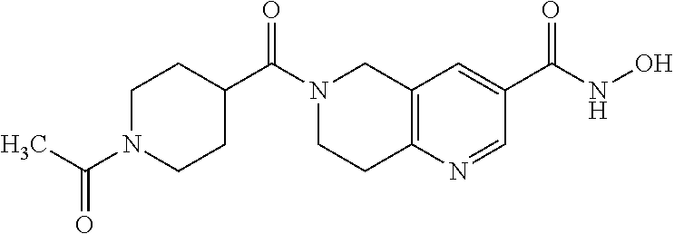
C12=C(C=C(C(NO)=O)C=N1)CN(C(=O)C1CCN(C(C)=O)CC1)CC2
